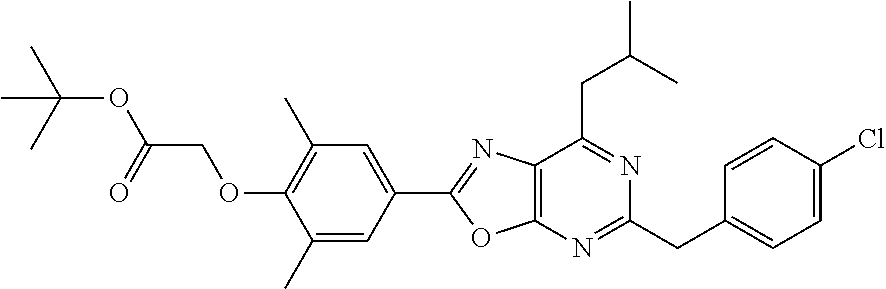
C1=C(Cl)C=CC(CC2=NC3=C(C(CC(C)C)=N2)N=C(C2=CC(C)=C(OCC(=O)OC(C)(C)C)C(C)=C2)O3)=C1
